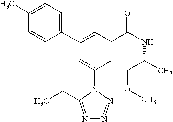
C1(C2=CC(C(NC(C)COC)=O)=CC(N3C(CC)=NN=N3)=C2)=CC=C(C)C=C1
